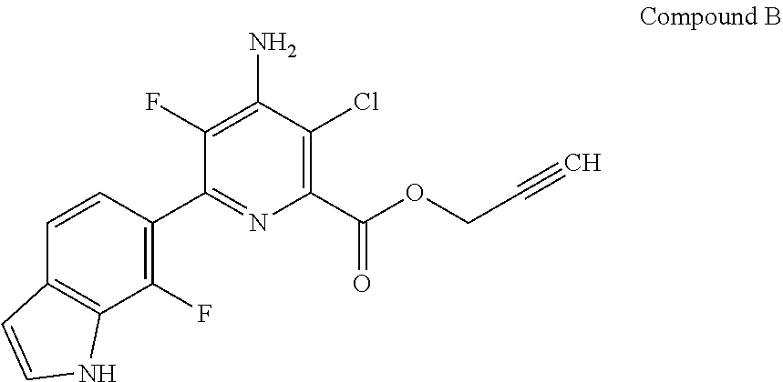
C1(F)=C(C2=NC(C(OCC#C)=O)=C(Cl)C(N)=C2F)C=CC2=C1NC=C2
